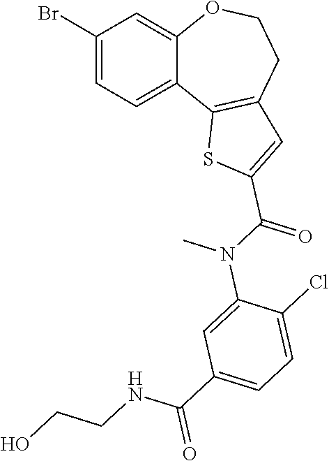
C12=C(CCOC3=CC(Br)=CC=C13)C=C(C(=O)N(C)C1=CC(C(NCCO)=O)=CC=C1Cl)S2
